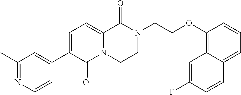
C1=C(C2=CC(C)=NC=C2)C(=O)N2C(=C1)C(=O)N(CCOC1=C3C(=CC=C1)C=CC(F)=C3)CC2
